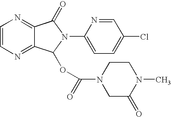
C12=NC=CN=C1C(=O)N(C1=CC=C(Cl)C=N1)C2OC(N1CC(=O)N(C)CC1)=O
